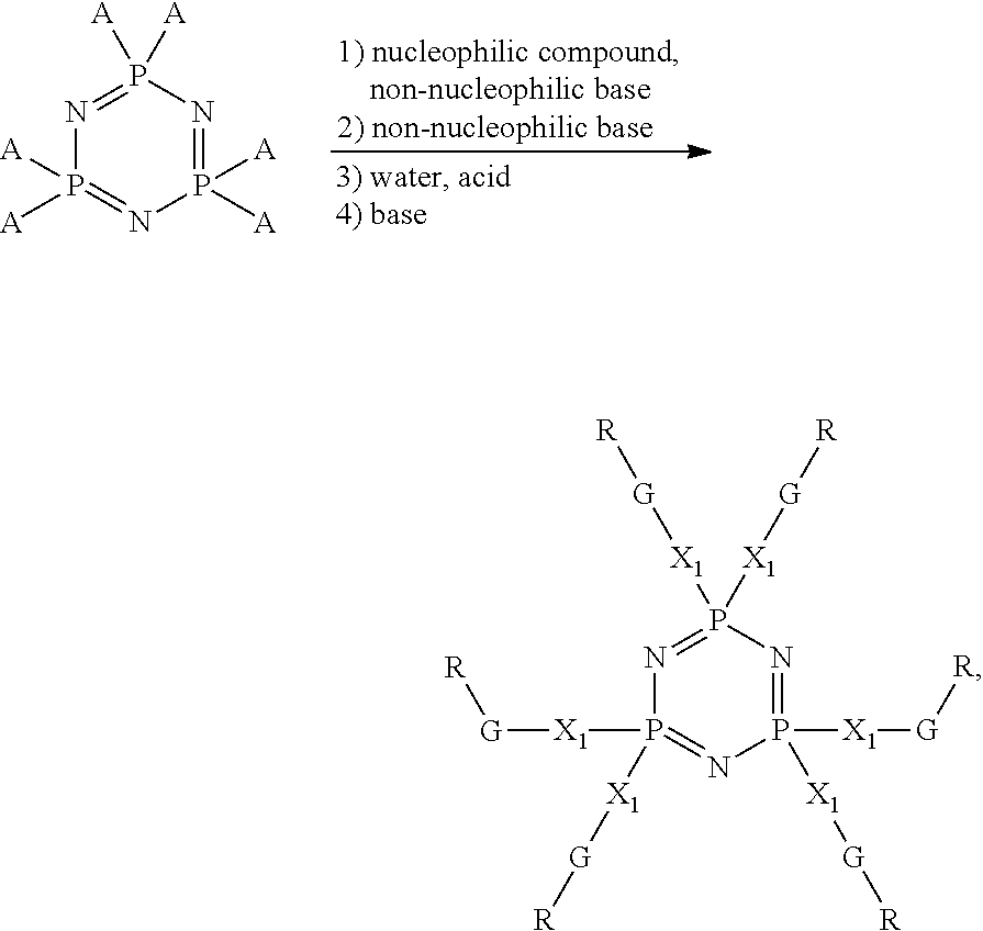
P1([A])([A])=NP([A])([A])=NP([A])([A])=N1.P1([X1][G][R])([X1][G][R])=NP([X1][G][R])([X1][G][R])=NP([X1][G][R])([X1][G][R])=N1
